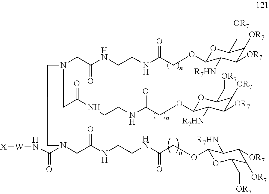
[W]([X])NC(N(CC(NCCNC(COC1OC(C[OR7])C([OR7])C([OR7])C1[R7HN])=O)=O)CCN(CC(NCCNC(COC1OC(C[OR7])C([OR7])C([OR7])C1[R7HN])=O)=O)CC(NCCNC(COC1OC(C[OR7])C([OR7])C([OR7])C1[R7HN])=O)=O)=O
